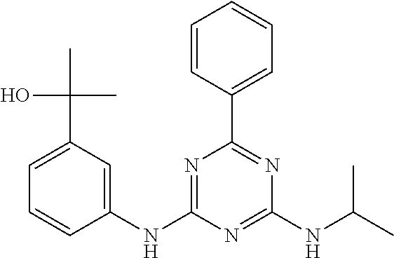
C1(NC2=NC(C3=CC=CC=C3)=NC(NC(C)C)=N2)=CC(C(C)(C)O)=CC=C1
